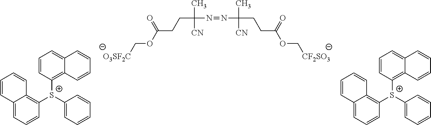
C(C(N=NC(CCC(OC[CF2SO3])=O)(C)[CN])(C)[CN])CC(OC[O3SF2C])=O.C12=CC=CC([S+](C3=CC=CC=C3)C3=C4C(=CC=C3)C=CC=C4)=C1C=CC=C2.C12=CC=CC([S+](C3=CC=CC=C3)C3=C4C(=CC=C3)C=CC=C4)=C1C=CC=C2
